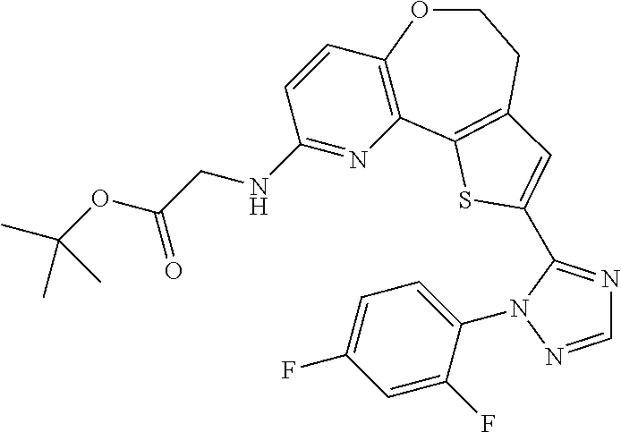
C12=C(C=CC(NCC(OC(C)(C)C)=O)=N1)OCCC1=C2SC(C2=NC=NN2C2=CC=C(F)C=C2F)=C1
